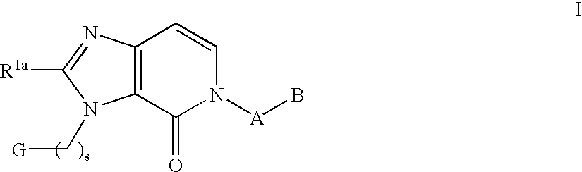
C12=C(C(=O)N([A]B)C=C1)N(C[G])C([R1a])=N2
